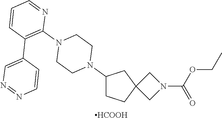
[HCOOH].C1CC2(CC1N1CCN(C3=C(C4=CN=NC=C4)C=CC=N3)CC1)CN(C(=O)OCC)C2
